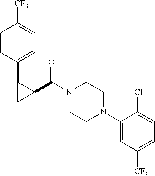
C1=CC(C2C(C(N3CCN(C4=CC([CF3])=CC=C4Cl)CC3)=O)C2)=CC=C1[CF3]
